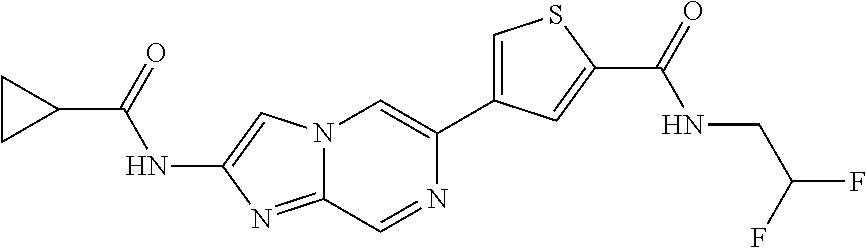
N12C(=NC(NC(C3CC3)=O)=C1)C=NC(C1=CSC(C(=O)NCC(F)F)=C1)=C2
